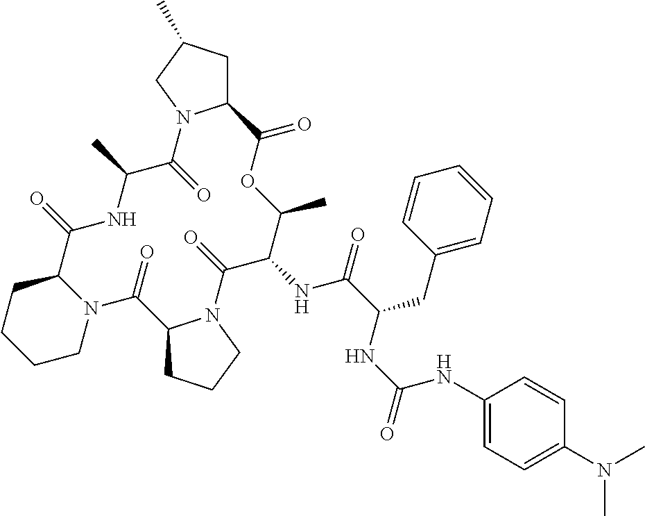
C12CC(C)CN1C(=O)C(C)NC(=O)C1CCCCN1C(=O)C1CCCN1C(=O)C(NC(=O)C(CC1=CC=CC=C1)NC(=O)NC1=CC=C(N(C)C)C=C1)C(C)OC2=O
